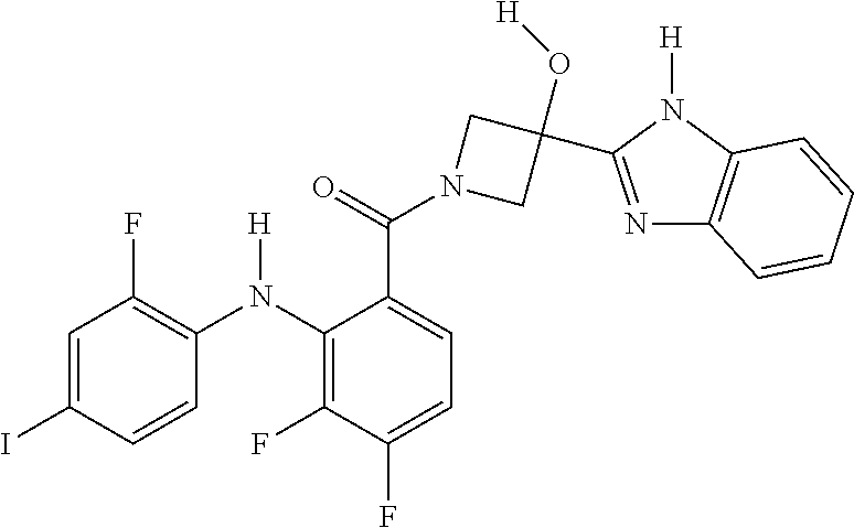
C1=C(I)C=CC(N(C2=C(F)C(F)=CC=C2C(N2CC(O[H])(C3=NC4=C(N3[H])C=CC=C4)C2)=O)[H])=C1F
